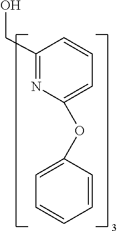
C1(CO)=NC(OC2=CC=CC=C2)=CC=C1
